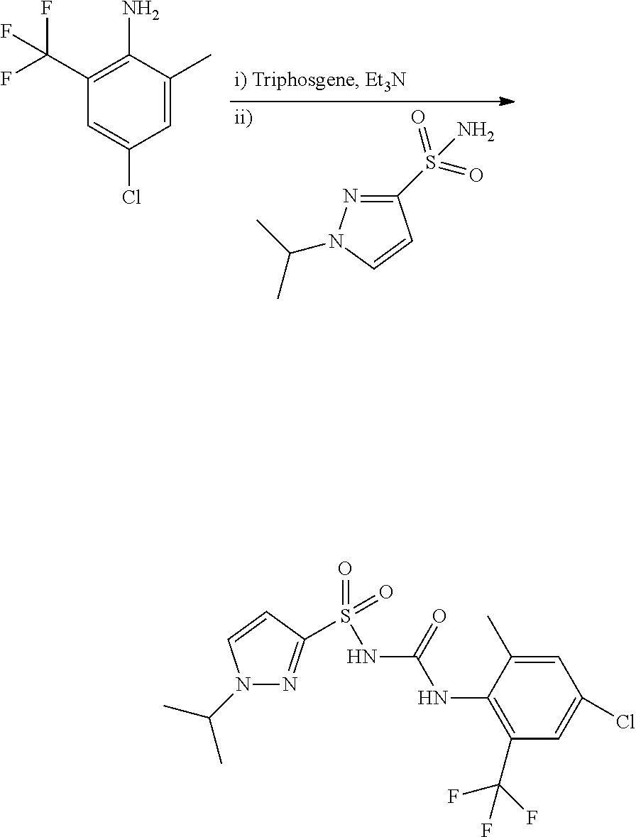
C1=C(C)C(N)=C(C(F)(F)F)C=C1Cl.C1(S(=O)(=O)N)=NN(C(C)C)C=C1.[ii)].N(C(NC1=C(C(F)(F)F)C=C(Cl)C=C1C)=O)S(=O)(=O)C1=NN(C(C)C)C=C1
